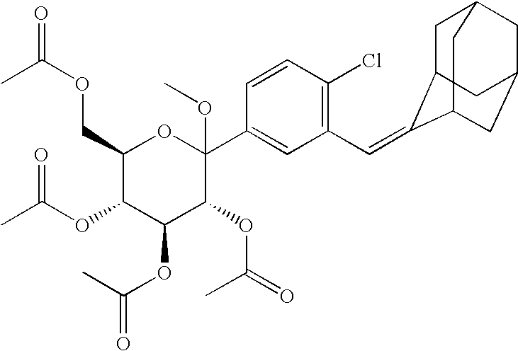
C1(COC(=O)C)C(OC(C)=O)C(OC(=O)C)C(OC(=O)C)C(C2=CC(C=C3C4CC5CC(CC3C5)C4)=C(Cl)C=C2)(OC)O1
